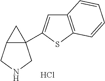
C12(C3=CC4=C(S3)C=CC=C4)C(CNC1)C2.Cl
